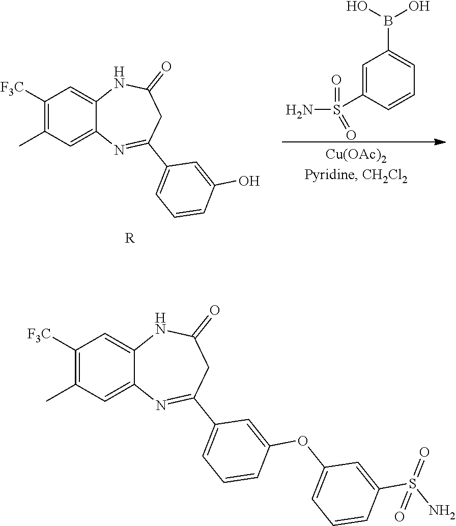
C1([F3C])=C(C)C=C2C(=C1)NC(=O)CC(C1=CC=CC(O)=C1)=N2.[R].C1=C(S(N)(=O)=O)C=CC=C1B(O)O.C1([F3C])=C(C)C=C2C(=C1)NC(=O)CC(C1=CC=CC(OC3=CC=CC(S(N)(=O)=O)=C3)=C1)=N2
